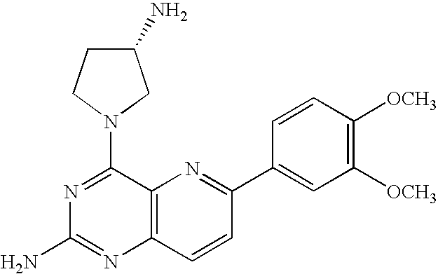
C12=C(C=CC(C3=CC([OCH3])=C([OCH3])C=C3)=N1)N=C(N)N=C2N1CCC(N)C1
